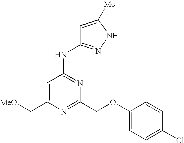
C(C1=CC(NC2=NNC([Me])=C2)=NC(COC2=CC=C(Cl)C=C2)=N1)[MeO]
